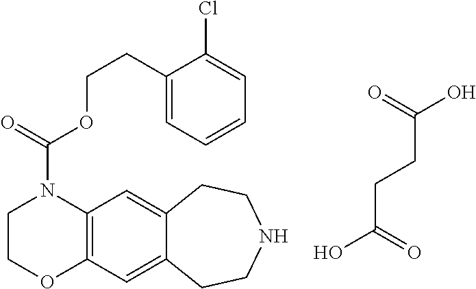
C12=C(C=C3C(=C1)CCNCC3)OCCN2C(OCCC1=CC=CC=C1Cl)=O.C(CCC(O)=O)(=O)O
